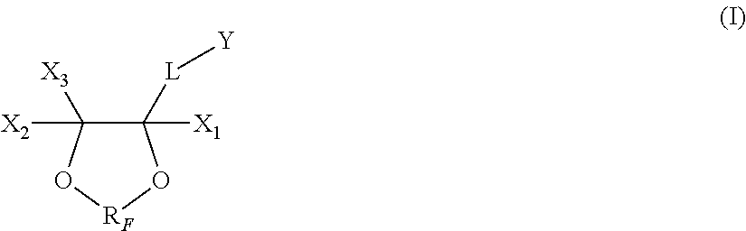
C1([X3])([X2])C([L][Y])([X1])O[RF]O1
